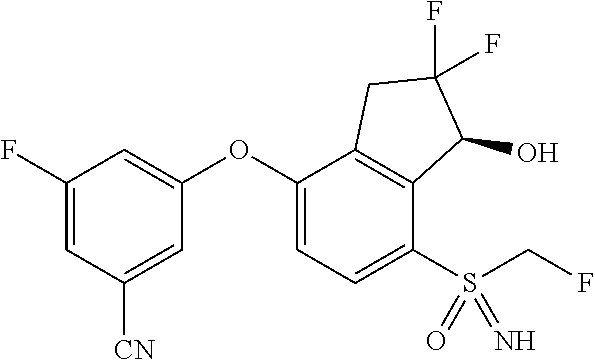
C1(F)=CC([CN])=CC(OC2=CC=C(S(CF)(=N)=O)C3=C2CC(F)(F)C3O)=C1
